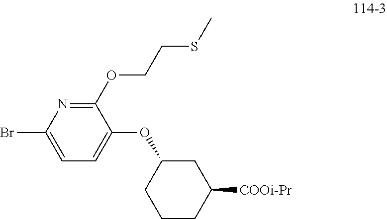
C1(OCCSC)=NC(Br)=CC=C1OC1CCCC([COOi-Pr])C1
